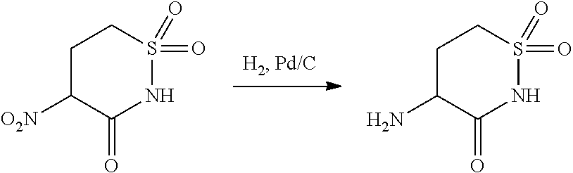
C1C(N)C(=O)NS(=O)(=O)C1.C1C([O2N])C(=O)NS(=O)(=O)C1
